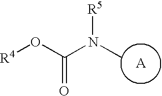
O(C(N(C)[R5])=O)[R4]
